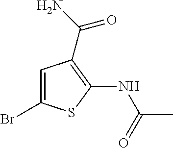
C1=C(Br)SC(NC(C)=O)=C1C(N)=O
